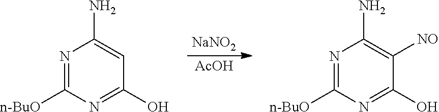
[AcOH].[NaNO2].N1=C([n-BuO])N=C(O)C=C1N.N1=C([n-BuO])N=C(O)C([NO])=C1N
